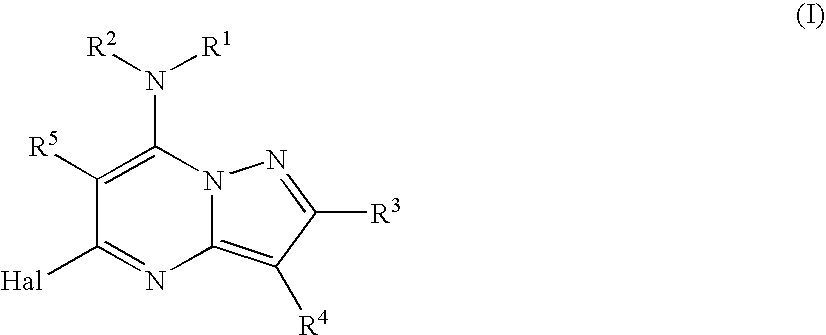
C1([R5])=C(N([R2])[R1])N2C(=C([R4])C([R3])=N2)N=C1[Hal]
